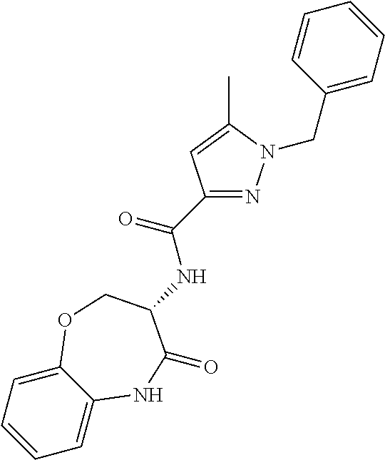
C1=C2C(=CC=C1)OCC(NC(C1=NN(CC3=CC=CC=C3)C(C)=C1)=O)C(=O)N2
